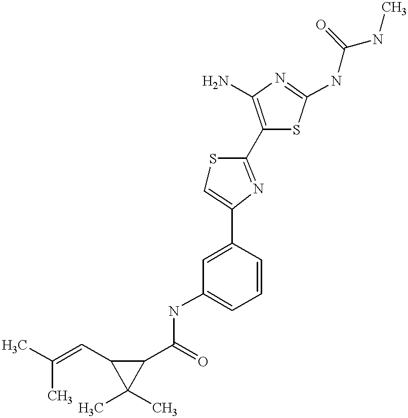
C1(C(=O)NC2=CC=CC(C3=CSC(C4=C(N)N=C(NC(NC)=O)S4)=N3)=C2)C(C=C(C)C)C1(C)C
